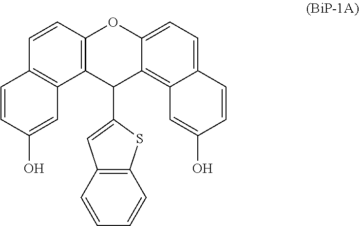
C12=C(C(C3=CC4=C(S3)C=CC=C4)C3=C4C(=CC=C3O1)C=CC(O)=C4)C1=C(C=C2)C=CC(O)=C1
